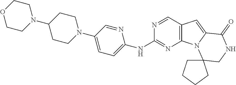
C1(NC2=CC=C(N3CCC(N4CCOCC4)CC3)C=N2)=NC2=C(C=N1)C=C1N2C2(CNC1=O)CCCC2
